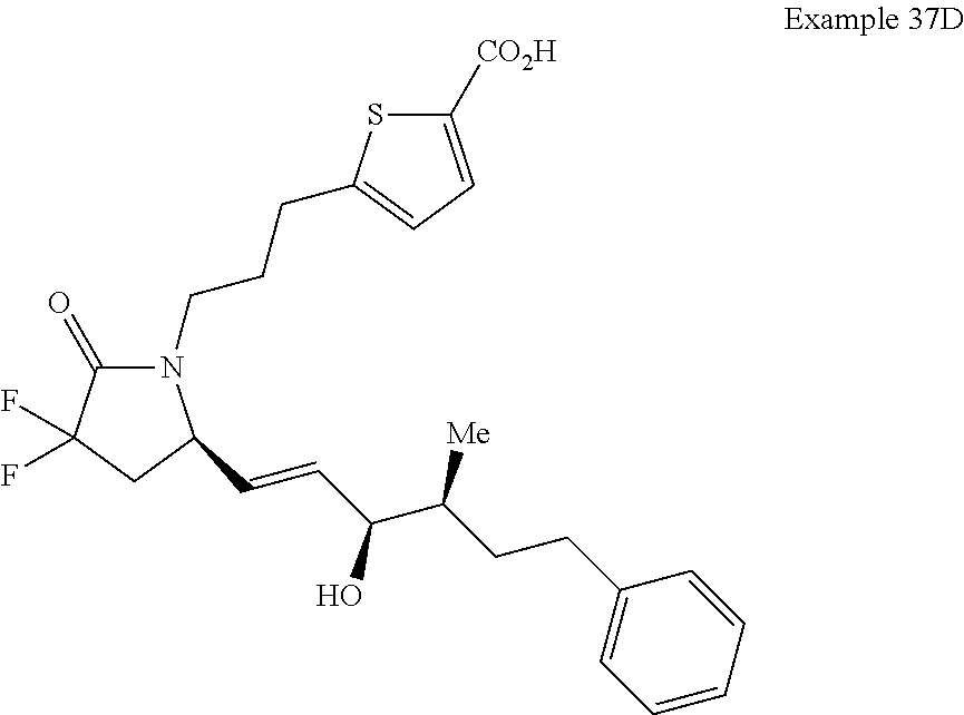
N1(CCCC2=CC=C([CO2H])S2)C(=O)C(F)(F)CC1C=CC(C(CCC1=CC=CC=C1)[Me])O
